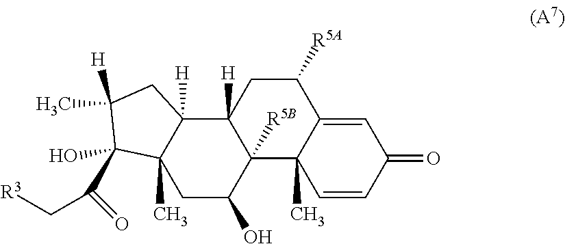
C12([H])C3([H])CC([H])(C)C(C(=O)C[R3])(O)C3(C)CC(O)C1([R5B])C1(C)C(=CC(=O)C=C1)C([R5A])C2
